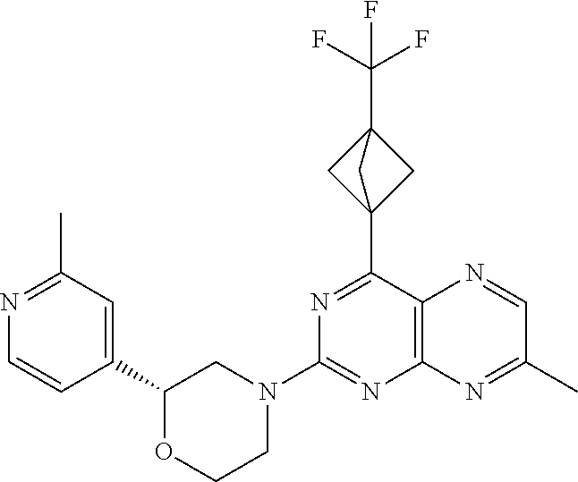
C1(C2=CC(C)=NC=C2)OCCN(C2=NC3=C(C(C45CC(C(F)(F)F)(C4)C5)=N2)N=CC(C)=N3)C1
